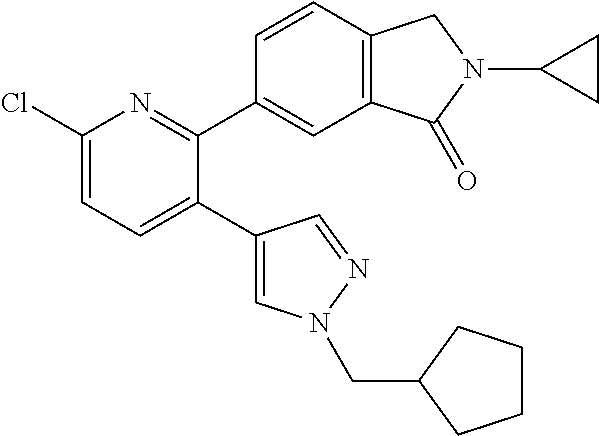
C1(Cl)=CC=C(C2=CN(CC3CCCC3)N=C2)C(C2=CC3=C(C=C2)CN(C2CC2)C3=O)=N1
